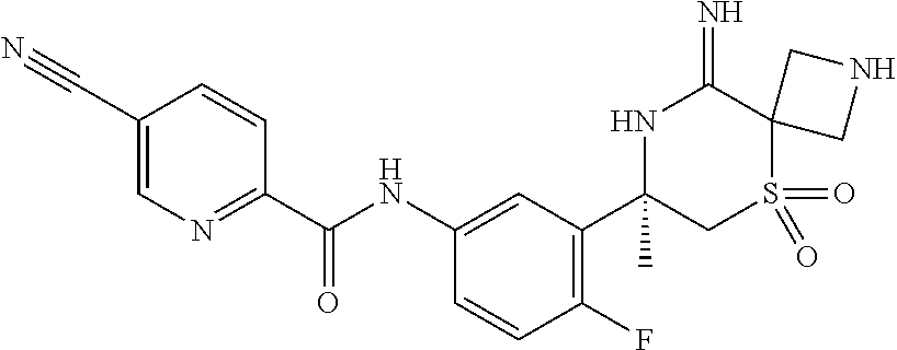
C1(C(NC2=CC(C3(C)CS(=O)(=O)C4(C(=N)N3)CNC4)=C(F)C=C2)=O)=NC=C(C#N)C=C1
